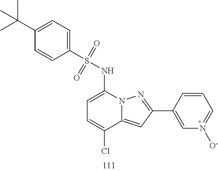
C1(C(C)(C)C)=CC=C(S(NC2=CC=C(Cl)C3=CC(C4=CN([O-])=CC=C4)=NN23)(=O)=O)C=C1
